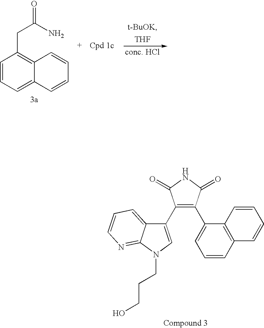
C1=CC=C2C(=C1CC(=O)N)C=CC=C2.[THF].C1(C2=CN(CCCO)C3=NC=CC=C23)=C(C2=CC=CC3=C2C=CC=C3)C(=O)NC1=O
